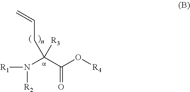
[R1]N([R2])C(C(O[R4])=O)([R3])CC=C
